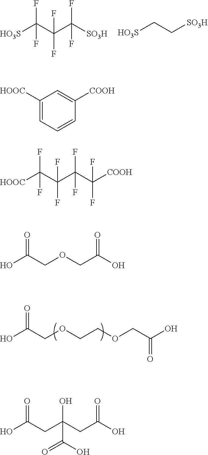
[HO3S]C(C(C([SO3H])(F)F)(F)F)(F)F.[HO3S]CC[SO3H].OC(COCCOCC(O)=O)=O.C1([HOOC])=CC=CC([COOH])=C1.[HOOC]C(C(C(C([COOH])(F)F)(F)F)(F)F)(F)F.OC(COCC(O)=O)=O.OC(CC(CC(O)=O)(O)C(=O)O)=O
